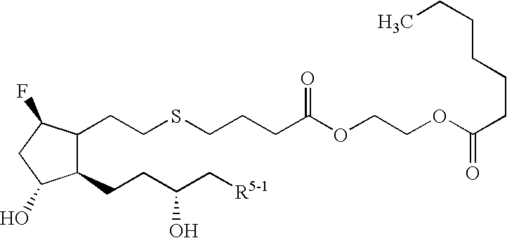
C1(CCC(C[R5-1])O)C(CCSCCCC(OCCOC(CCCCCC)=O)=O)C(F)CC1O
